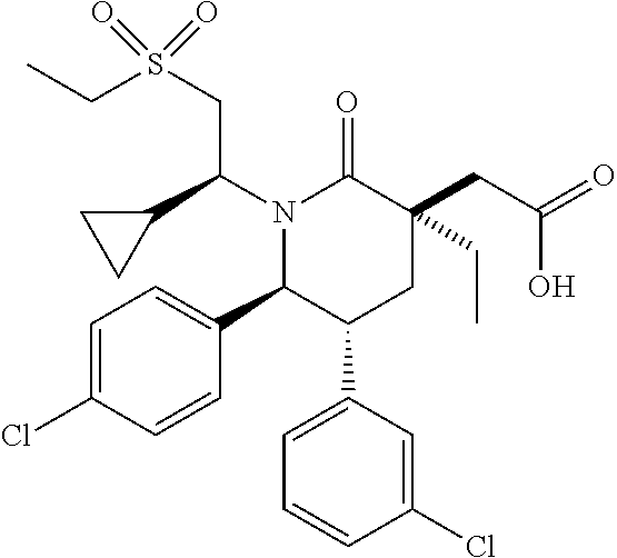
N1(C(C2CC2)CS(CC)(=O)=O)C(C2=CC=C(Cl)C=C2)C(C2=CC=CC(Cl)=C2)CC(CC(=O)O)(CC)C1=O
